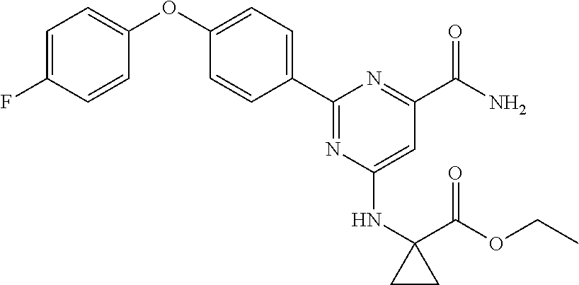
C1=C(F)C=CC(OC2=CC=C(C3=NC(NC4(C(OCC)=O)CC4)=CC(C(N)=O)=N3)C=C2)=C1
